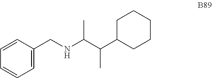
C1=C(CNC(C(C2CCCCC2)C)C)C=CC=C1
